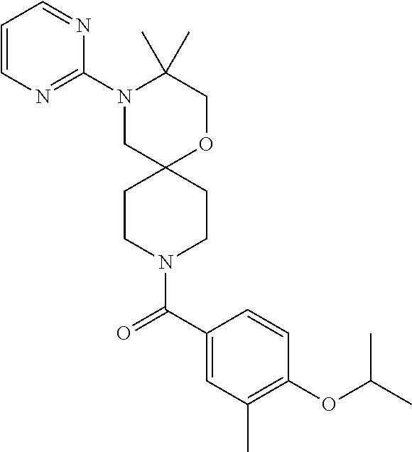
N1(C2=NC=CC=N2)CC2(OCC1(C)C)CCN(C(C1=CC(C)=C(OC(C)C)C=C1)=O)CC2
